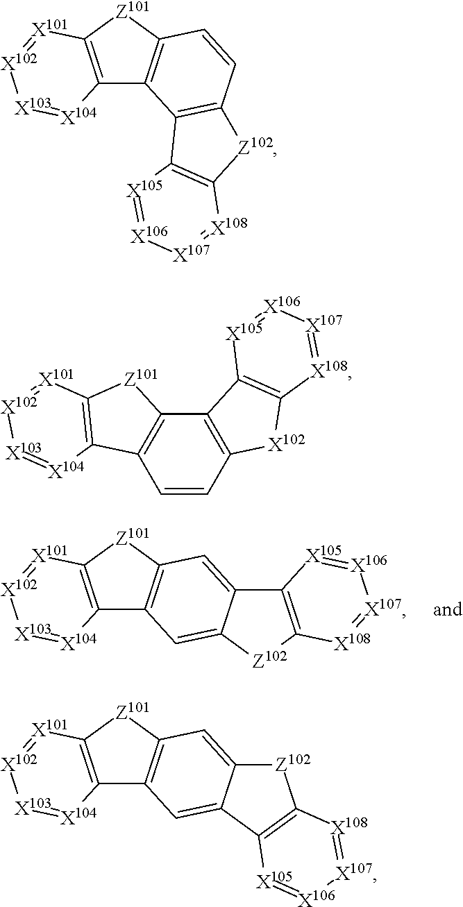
C12=C([Z101]C3=C1C=C1C(=C3)C3=C([Z102]1)[X108]=[X107][X106]=[X105]3)[X101]=[X102][X103][X104]2.C12=C([Z101]C3=C1C=C1C(=C3)[Z102]C3=C1[X105]=[X106][X107]=[X108]3)[X101]=[X102][X103][X104]2.C12=C([Z101]C3=C1C1=C(C=C3)[Z102]C3=C1[X105]=[X106][X107]=[X108]3)[X101]=[X102][X103][X104]2.C1=CC2=C(C3=C1C1=C([Z101]3)[X101]=[X102][X103]=[X104]1)C1=C([X102]2)[X108]=[X107][X106]=[X105]1
